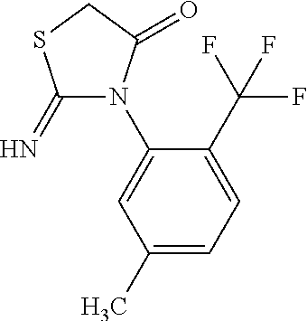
C1(=N)N(C2=CC(C)=CC=C2C(F)(F)F)C(=O)CS1
